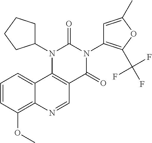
C1=CC(OC)=C2C(=C1)C1=C(C=N2)C(=O)N(C2=C(C(F)(F)F)OC(C)=C2)C(=O)N1C1CCCC1
